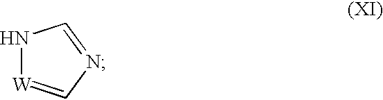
N1[W]=CN=C1
